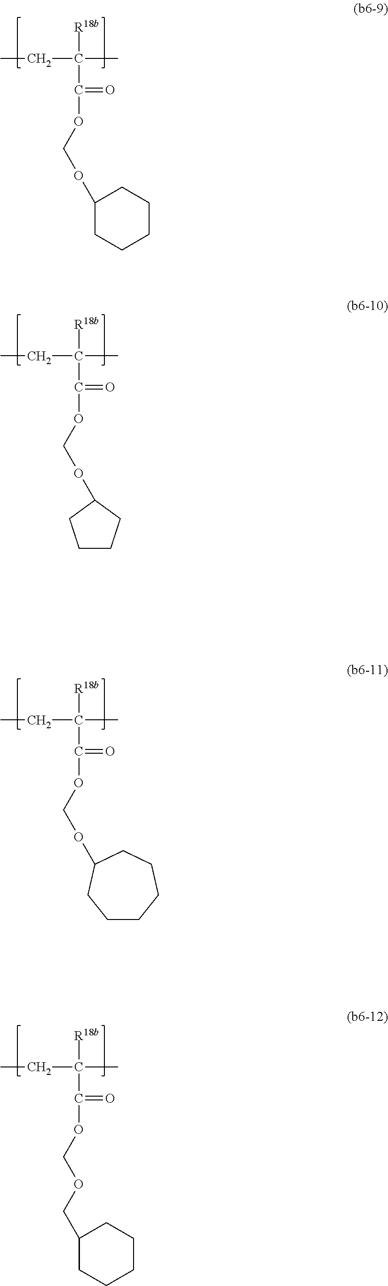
[R18b]C(C)(CC)C(=O)OCOCC1CCCCC1.[R18b]C(C)(CC)C(=O)OCOC1CCCCC1.[R18b]C(C)(CC)C(=O)OCOC1CCCC1.[R18b]C(C)(CC)C(=O)OCOC1CCCCCC1
